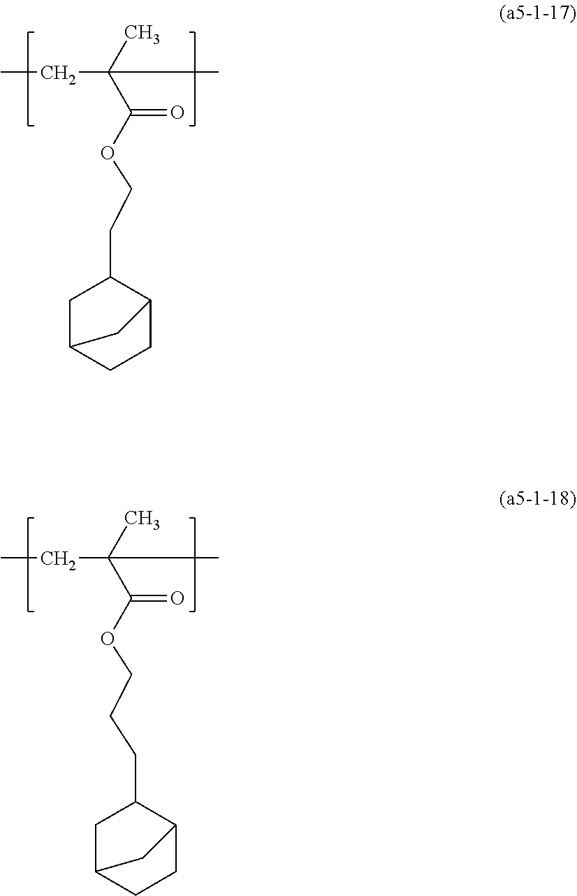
CCC(C)(C(=O)OCCC1CC2CCC1C2)C.CCC(C)(C(=O)OCCCC1CC2CCC1C2)C
